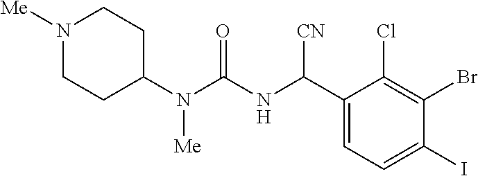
C1(N(C(NC(C2=CC=C(I)C(Br)=C2Cl)[CN])=O)[Me])CCN([Me])CC1
